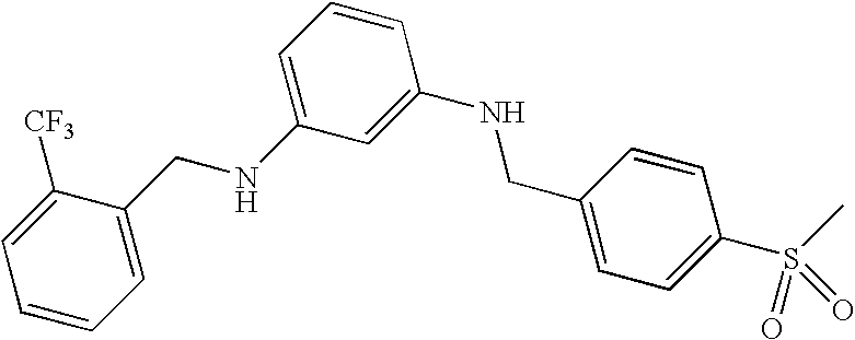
C1=CC=C(CNC2=CC=CC(NCC3=CC=C(S(C)(=O)=O)C=C3)=C2)C([CF3])=C1
